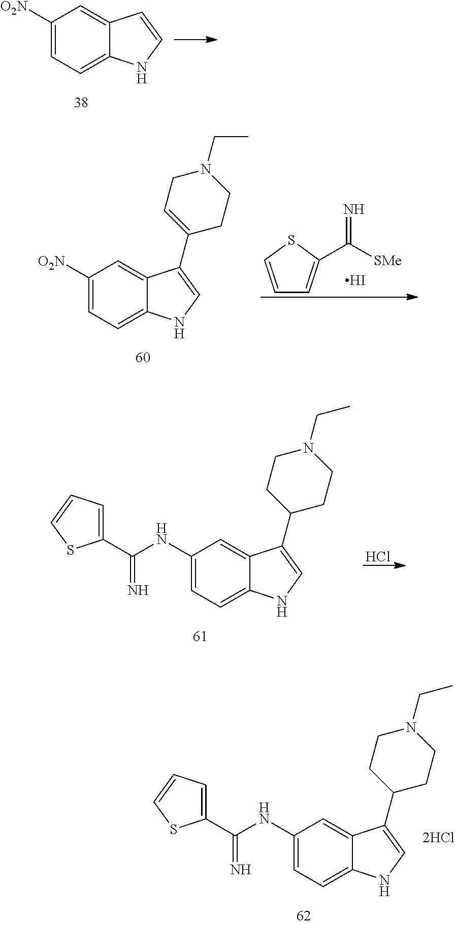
C1(NC(C2=CC=CS2)=N)=CC=C2C(=C1)C(C1CCN(CC)CC1)=CN2.C1([O2N])=CC=C2C(=C1)C=CN2.C1([O2N])=CC=C2C(=C1)C(C1=CCN(CC)CC1)=CN2.C1=CSC(C([SMe])=N)=C1.I.C1(NC(C2=CC=CS2)=N)=CC=C2C(=C1)C(C1CCN(CC)CC1)=CN2.Cl
